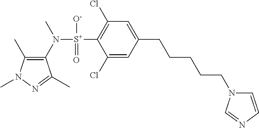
C1(C)=C(N([S+](C2=C(Cl)C=C(CCCCCN3C=CN=C3)C=C2Cl)([O-])=O)C)C(C)=NN1C
